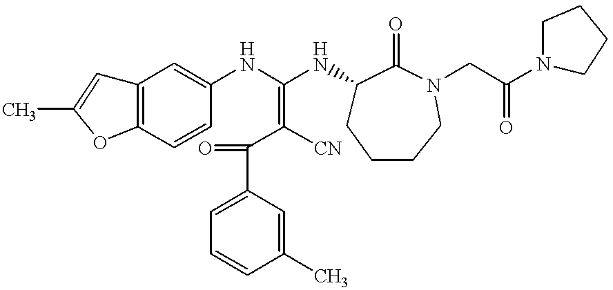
N(C(NC1CCCCN(CC(N2CCCC2)=O)C1=O)=C([CN])C(=O)C1=CC=CC(C)=C1)C1=CC2=C(C=C1)OC(C)=C2
